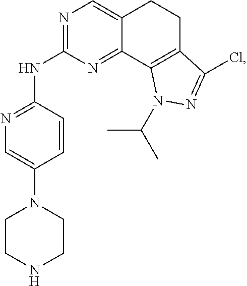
N1=C(NC2=NC=C(N3CCNCC3)C=C2)N=C2C(=C1)CCC1=C2N(C(C)C)N=C1Cl
